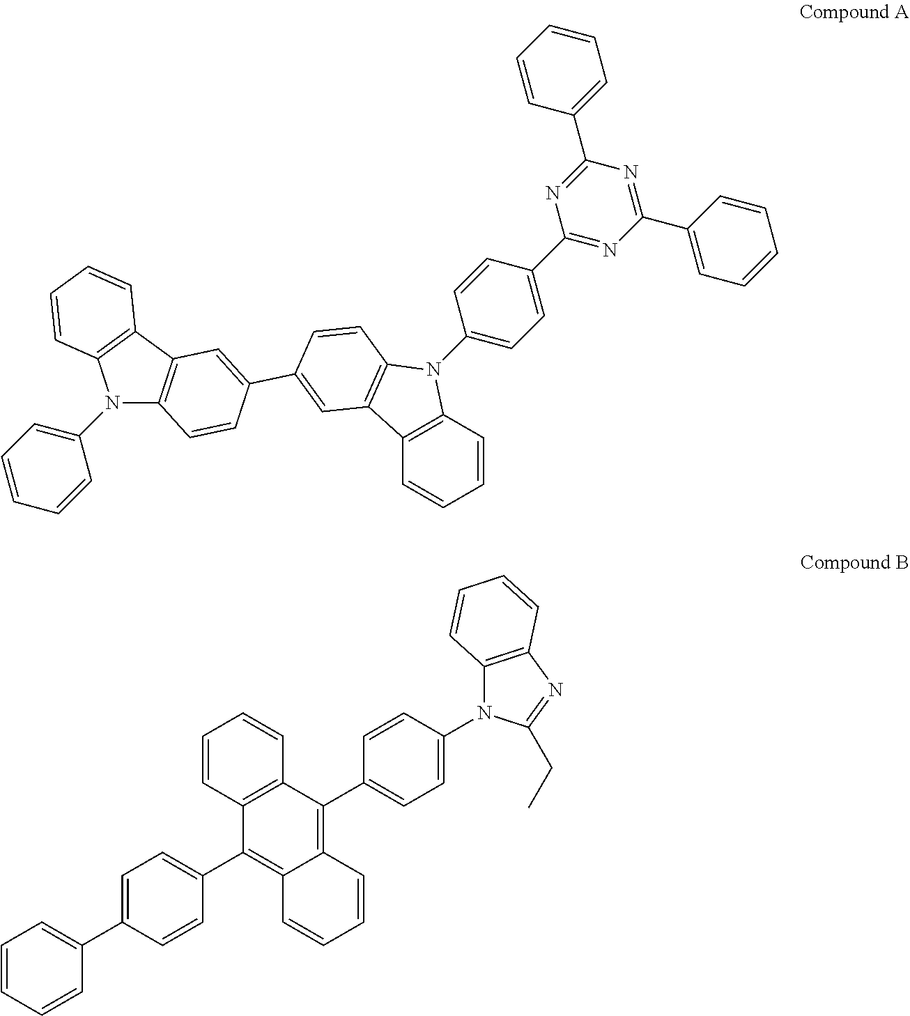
N1(C2=CC=CC=C2)C2=C(C3=C1C=CC=C3)C=C(C1=CC3=C(N(C4=CC=C(C5=NC(C6=CC=CC=C6)=NC(C6=CC=CC=C6)=N5)C=C4)C4=C3C=CC=C4)C=C1)C=C2.C1=CC2=C(C=C1)C(C1=CC=C(N3C4=C(N=C3CC)C=CC=C4)C=C1)=C1C(=C2C2=CC=C(C3=CC=CC=C3)C=C2)C=CC=C1
